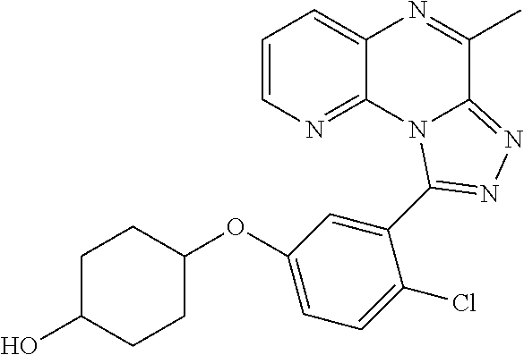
C1=CN=C2C(=C1)N=C(C)C1=NN=C(C3=CC(OC4CCC(O)CC4)=CC=C3Cl)N21
